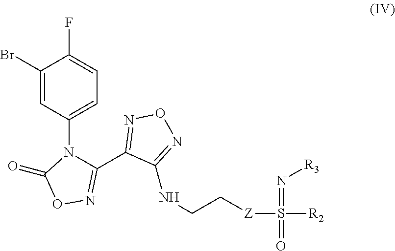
C1(Br)=CC(N2C(C3=NON=C3NCC[Z]S([R2])(=N[R3])=O)=NOC2=O)=CC=C1F
